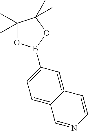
C1(B2OC(C)(C)C(C)(C)O2)=CC=C2C(=C1)C=CN=C2
